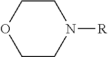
C1COCCN1[R]
